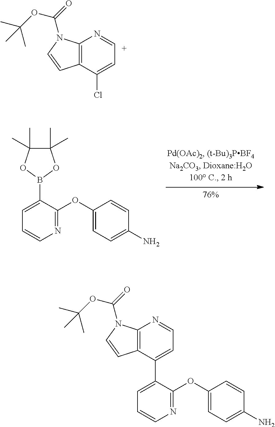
C12=C(C(Cl)=CC=N1)C=CN2C(=O)OC(C)(C)C.C1(OC2=CC=C(N)C=C2)=NC=CC=C1B1OC(C)(C)C(C)(C)O1.C1(OC2=CC=C(N)C=C2)=NC=CC=C1C1=CC=NC2=C1C=CN2C(=O)OC(C)(C)C
